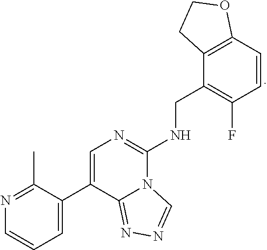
C1(C2=CN=C(NCC3=C(F)C=CC4=C3CCO4)N3C2=NN=C3)=CC=CN=C1C
